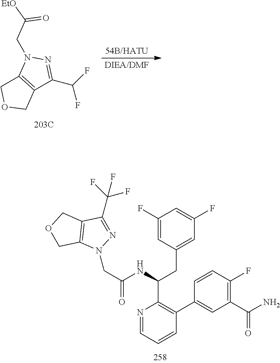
C12=C(C(C(F)(F)F)=NN1CC(=O)NC(CC1=CC(F)=CC(F)=C1)C1=C(C3=CC(C(N)=O)=C(F)C=C3)C=CC=N1)COC2.C(C([EtO])=O)N1C2=C(C(C(F)F)=N1)COC2
